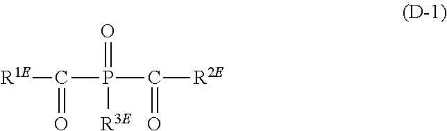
[R1E]C(=O)P(=O)([R3E])C(=O)[R2E]
